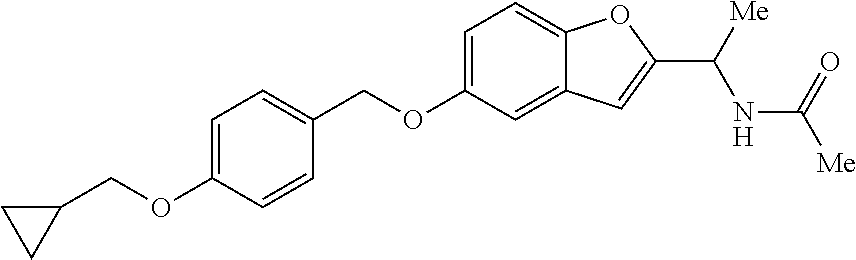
C(OC1=CC=C(COC2=CC=C3C(=C2)C=C(C([Me])NC(=O)[Me])O3)C=C1)C1CC1
